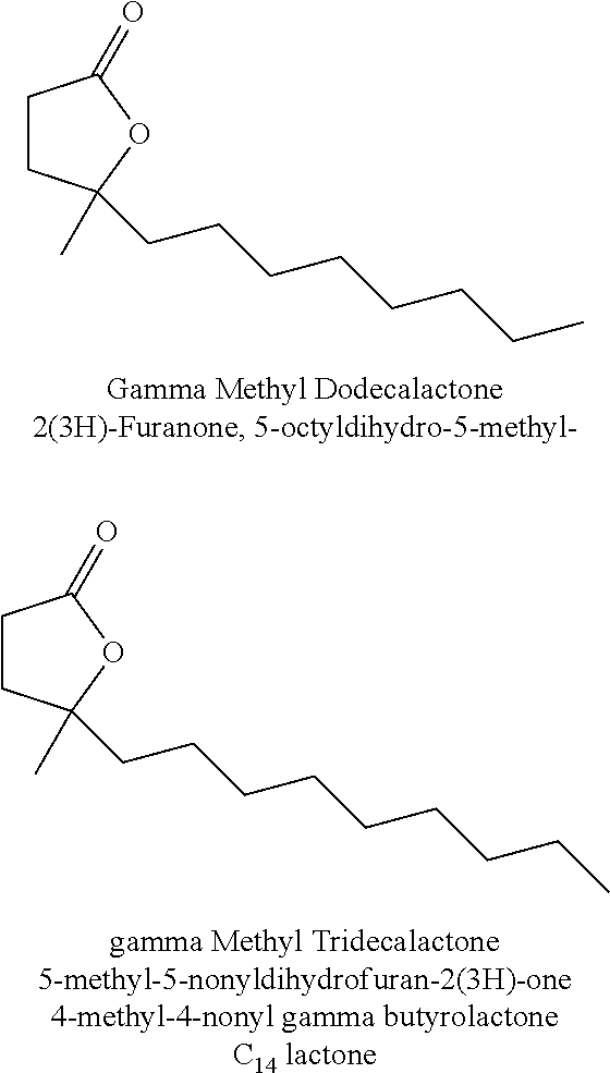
C1CC(CCCCCCCC)(C)OC1=O.C1CC(CCCCCCCCC)(C)OC1=O
